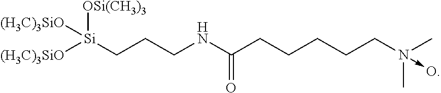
[(H3C)3SiO][Si](CCCNC(CCCCCN(C)(->O)C)=O)([OSi(CH3)3])[(H3C)3SiO]
